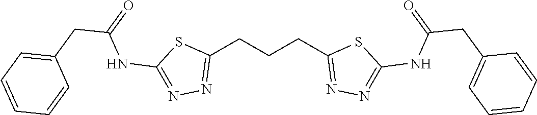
C1(CCCC2=NN=C(NC(=O)CC3=CC=CC=C3)S2)=NN=C(NC(CC2=CC=CC=C2)=O)S1
